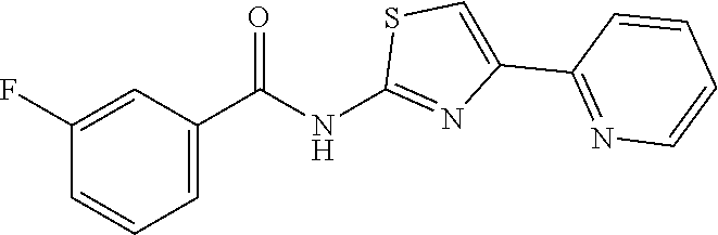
C1(F)=CC(C(NC2=NC(C3=NC=CC=C3)=CS2)=O)=CC=C1
